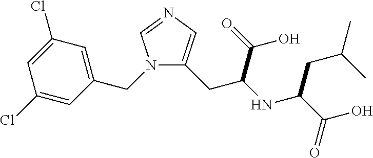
N1(CC2=CC(Cl)=CC(Cl)=C2)C(CC(NC(C(O)=O)CC(C)C)C(=O)O)=CN=C1
